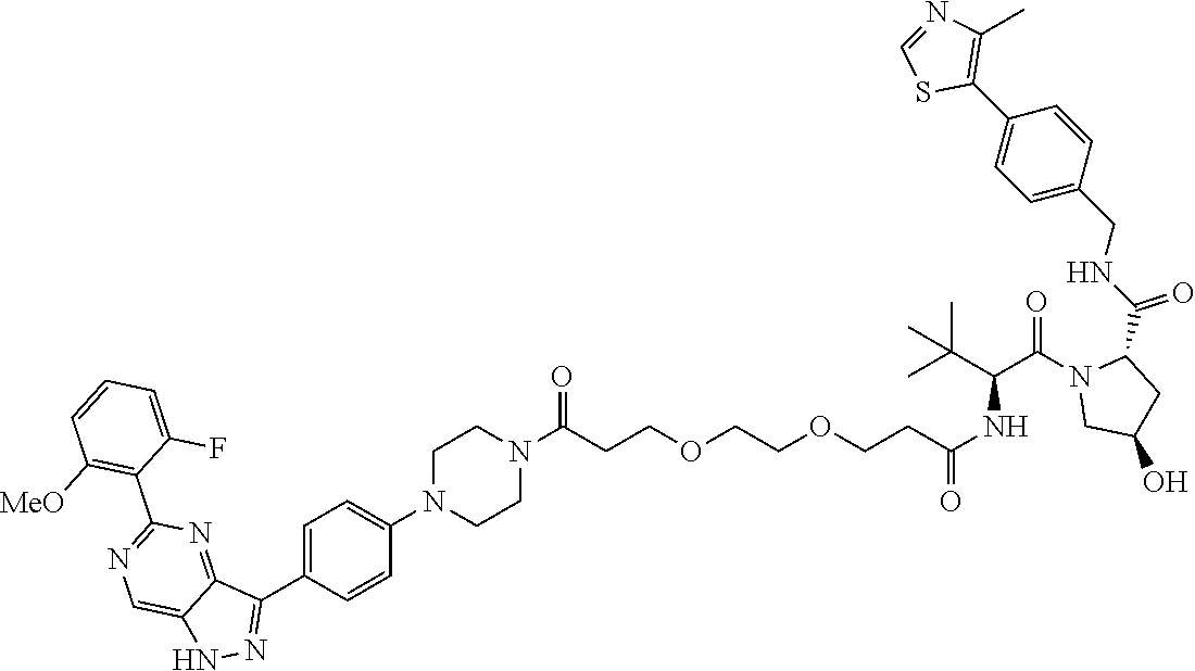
N1=C2C(=CN=C1C1=C([MeO])C=CC=C1F)NN=C2C1=CC=C(N2CCN(C(=O)CCOCCOCCC(NC(C(C)(C)C)C(N3CC(O)CC3C(NCC3=CC=C(C4=C(C)N=CS4)C=C3)=O)=O)=O)CC2)C=C1
